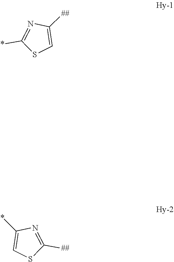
C1([##])=CSC(*)=N1.C1(*)=CSC([##])=N1
